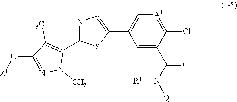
[Z1][U]C1=NN(C)C(C2=NC=C(C3=C[A1]=C(Cl)C(C(N([Q])[R1])=O)=C3)S2)=C1[F3C]
